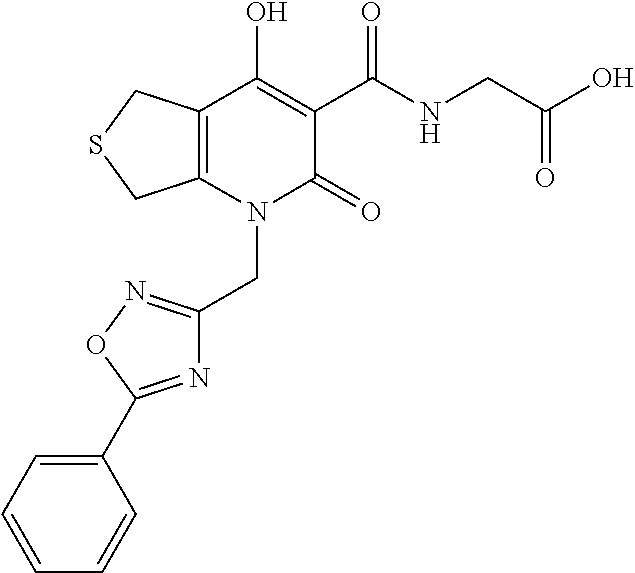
C(N1C(=O)C(C(NCC(O)=O)=O)=C(O)C2=C1CSC2)C1=NOC(C2=CC=CC=C2)=N1
